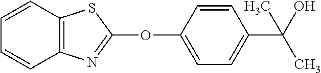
C1(OC2=NC3=C(S2)C=CC=C3)=CC=C(C(O)(C)C)C=C1
